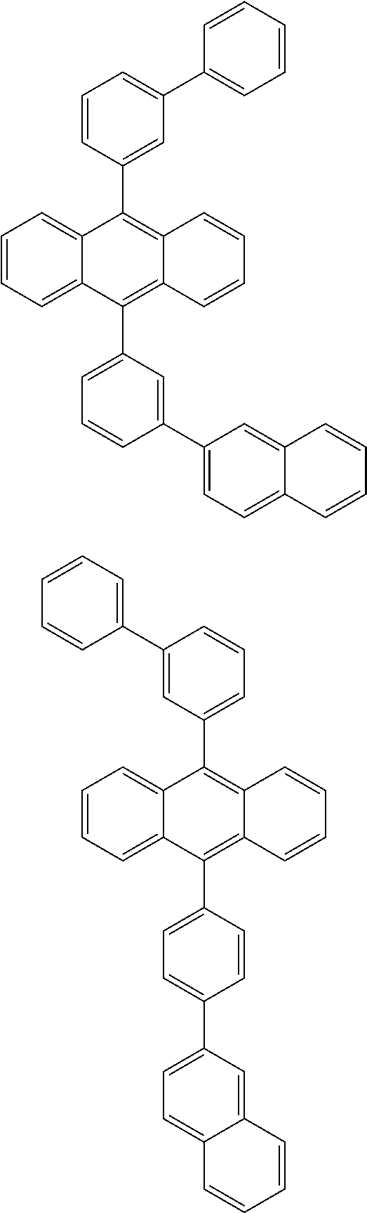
C1=CC(C2=CC=C3C(=C2)C=CC=C3)=CC(C2=C3C(=C(C4=CC(C5=CC=CC=C5)=CC=C4)C4=CC=CC=C42)C=CC=C3)=C1.C1(C2=CC=C(C3=C4C(=C(C5=CC=CC(C6=CC=CC=C6)=C5)C5=CC=CC=C53)C=CC=C4)C=C2)=CC=C2C(=C1)C=CC=C2
